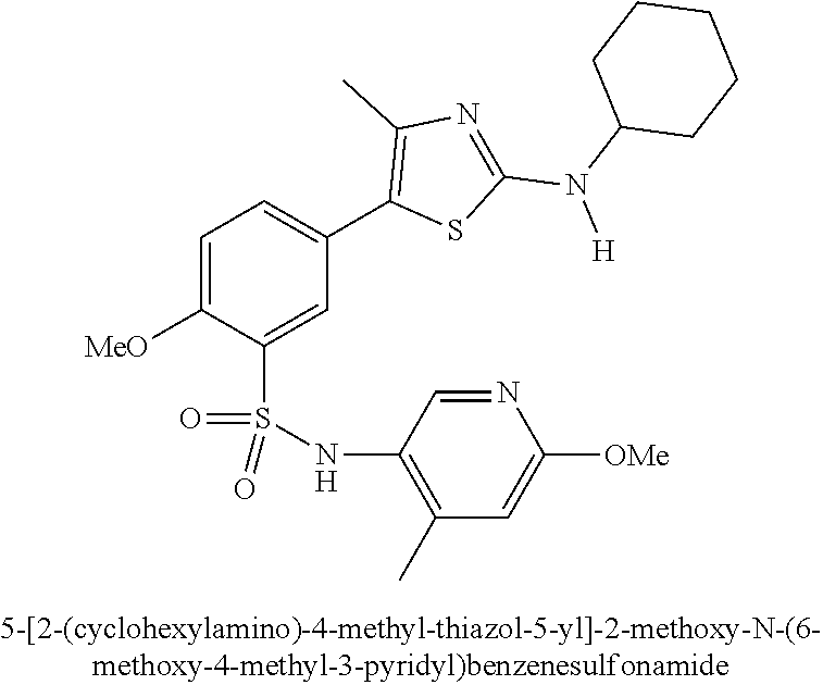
C1=C([OMe])C(S(NC2=C(C)C=C([OMe])N=C2)(=O)=O)=CC(C2=C(C)N=C(N(C3CCCCC3)[H])S2)=C1
